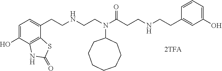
C1=C(O)C2=C(C(CCNCCN(C(CCNCCC3=CC(O)=CC=C3)=O)C3CCCCCCC3)=C1)SC(=O)N2
